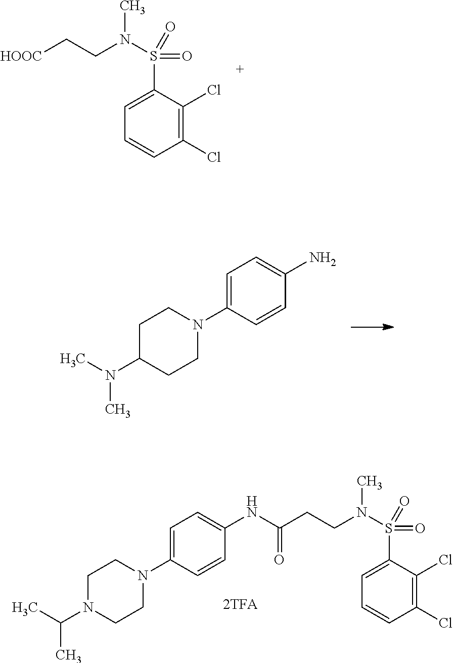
C1(N2CCN(C(C)C)CC2)=CC=C(NC(CCN(S(=O)(=O)C2=CC=CC(Cl)=C2Cl)C)=O)C=C1.[HOOC]CCN(S(=O)(=O)C1=CC=CC(Cl)=C1Cl)C.C1C(N(C)C)CCN(C2=CC=C(N)C=C2)C1
